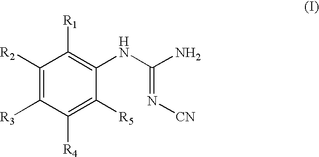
C1([R2])=C([R3])C([R4])=C([R5])C(NC(=N[CN])N)=C1[R1]
